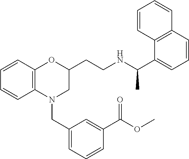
C1=CC2=C(C=C1)N(CC1=CC=CC(C(OC)=O)=C1)CC(CCNC(C1=CC=CC3=C1C=CC=C3)C)O2
